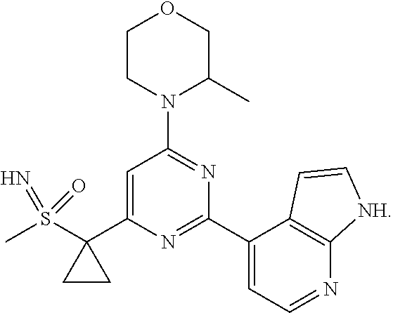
C1=C(C2(S(=O)(C)=N)CC2)N=C(C2=CC=NC3=C2C=C[NH]3)N=C1N1C(C)COCC1
